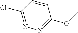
C1=CC(Cl)=NN=C1OC
